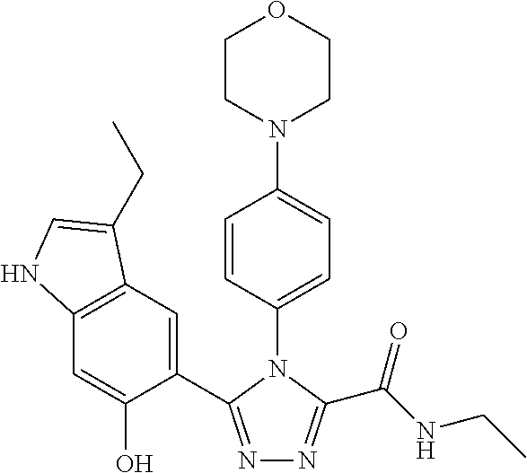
C1(C2=NN=C(C(NCC)=O)N2C2=CC=C(N3CCOCC3)C=C2)=CC2=C(C=C1O)NC=C2CC
